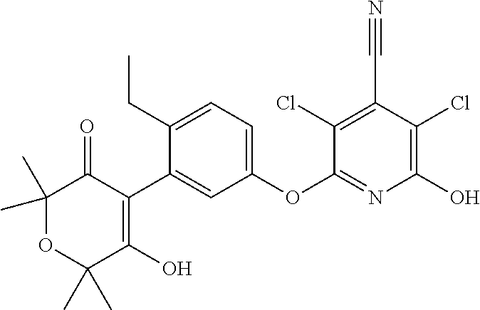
C1(C2=CC(OC3=NC(O)=C(Cl)C(C#N)=C3Cl)=CC=C2CC)=C(O)C(C)(C)OC(C)(C)C1=O
